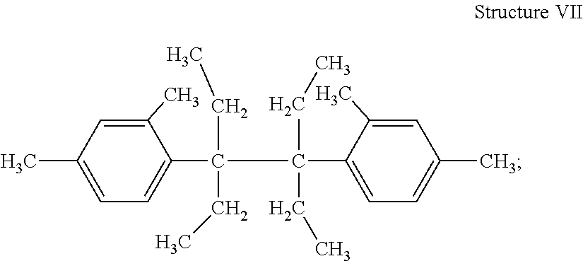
C1(C)=CC(C)=CC=C1C(C(C1=CC=C(C)C=C1C)(CC)CC)(CC)CC
